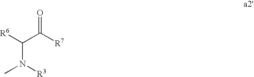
[R6]C(N(C)[R3])C(=O)[R7]
